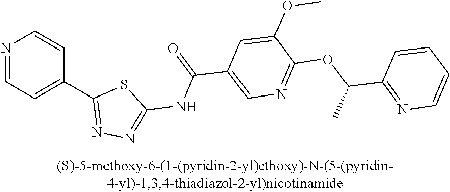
N1=CC=C(C2=NN=C(NC(=O)C3=CN=C(OC(C4=NC=CC=C4)C)C(OC)=C3)S2)C=C1
